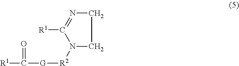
[R2](N1CCN=C1[R1])[G]C([R1])=O
